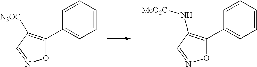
O1C(C2=CC=CC=C2)=C([N3OC])C=N1.O1C(C2=CC=CC=C2)=C(N[MeO2C])C=N1
